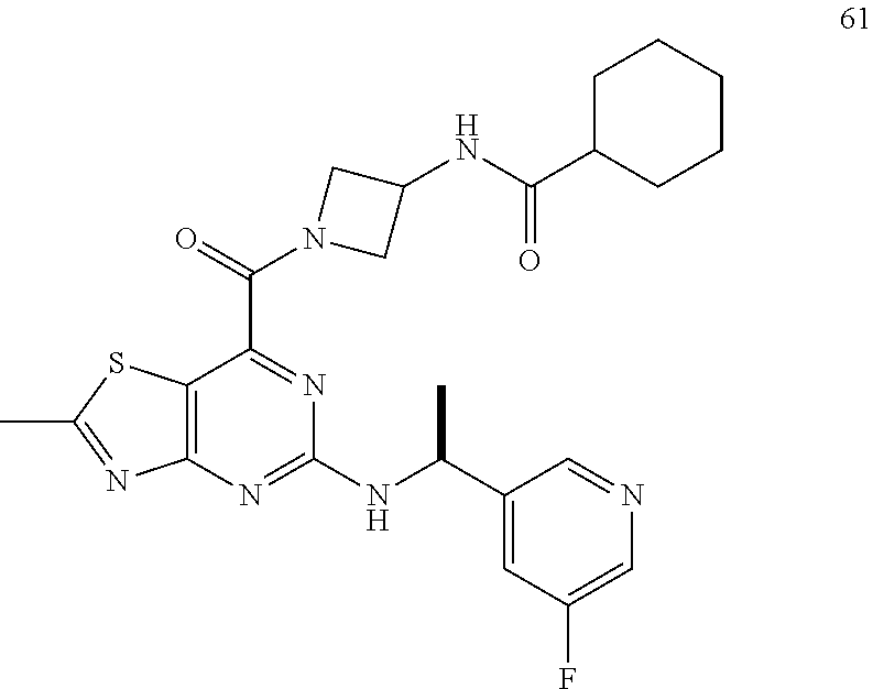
C12=C(SC(C)=N1)C(C(=O)N1CC(NC(C3CCCCC3)=O)C1)=NC(NC(C1=CC(F)=CN=C1)C)=N2
